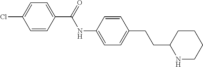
C1(C(NC2=CC=C(CCC3NCCCC3)C=C2)=O)=CC=C(Cl)C=C1
